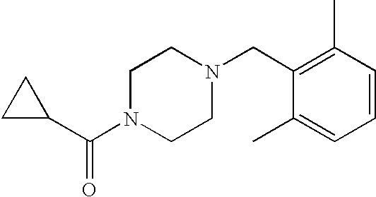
C1(C(N2CCN(CC3=C(C)C=CC=C3C)CC2)=O)CC1
